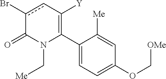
C1(C2=C([Y])cc(Br)C(=O)N2C[Me])=CC=C(OC[OMe])C=C1[Me]
